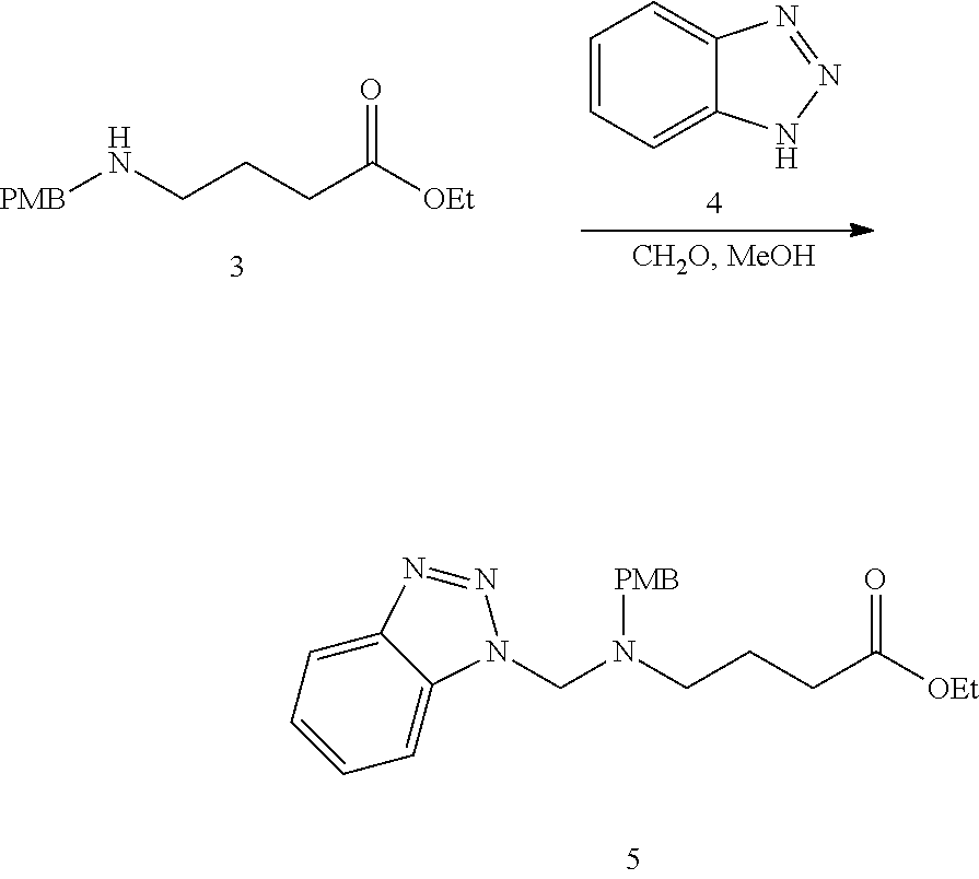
C(CCC([OEt])=O)N[PMB].C1=CC=C2C(=C1)N=NN2.C(N(CCCC([OEt])=O)[PMB])N1C2=CC=CC=C2N=N1
